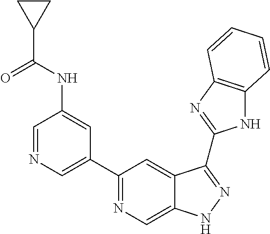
C1=NC=C(C2=NC=C3C(=C2)C(C2=NC4=C(N2)C=CC=C4)=NN3)C=C1NC(C1CC1)=O
